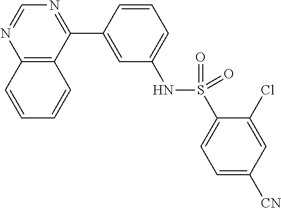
C12=C(C(C3=CC(NS(C4=CC=C([CN])C=C4Cl)(=O)=O)=CC=C3)=NC=N1)C=CC=C2
